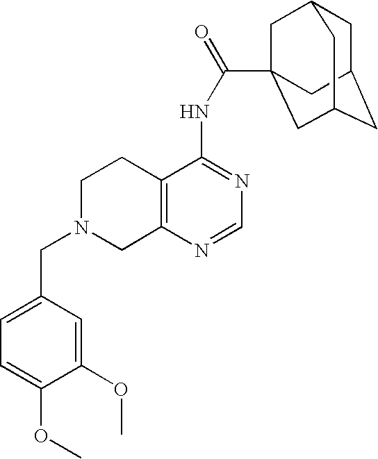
C1N(CC2=CC=C(OC)C(OC)=C2)CC2=C(C1)C(NC(=O)C13CC4CC(CC(C1)C4)C3)=NC=N2
